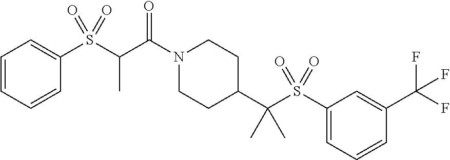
C1=CC=CC(S(C(C(N2CCC(C(S(C3=CC=CC(C(F)(F)F)=C3)(=O)=O)(C)C)CC2)=O)C)(=O)=O)=C1
